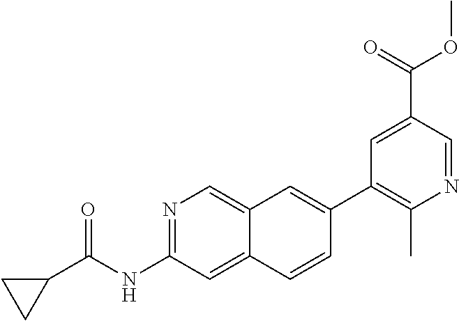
N1=C(NC(C2CC2)=O)C=C2C(=C1)C=C(C1=C(C)N=CC(C(OC)=O)=C1)C=C2
